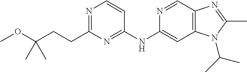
C1(NC2=CC3=C(C=N2)N=C(C)N3C(C)C)=NC(CCC(OC)(C)C)=NC=C1
